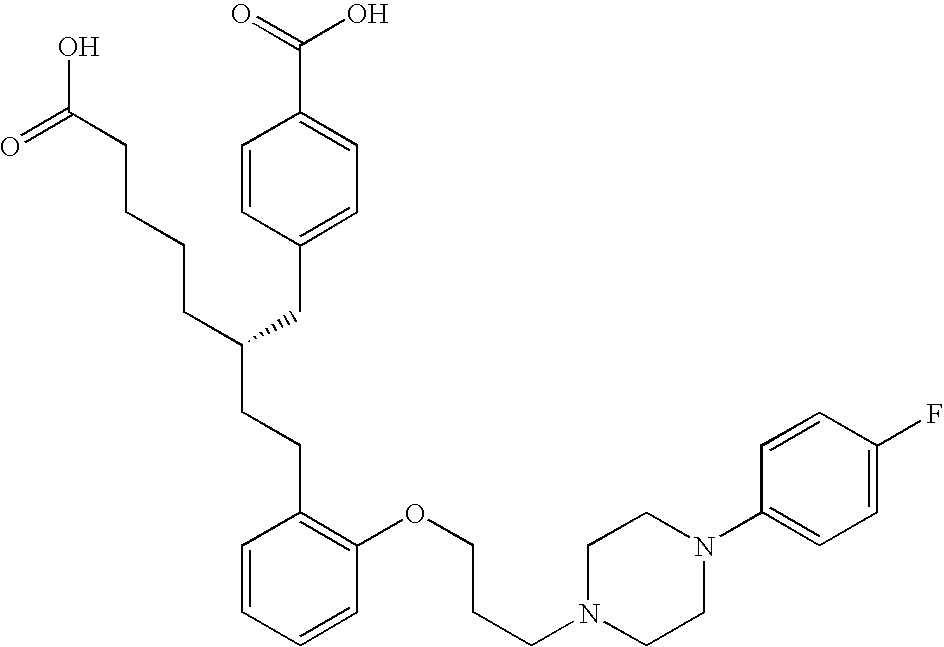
C(C(CC1=CC=C(C(=O)O)C=C1)CCCCC(O)=O)CC1=C(OCCCN2CCN(C3=CC=C(F)C=C3)CC2)C=CC=C1
